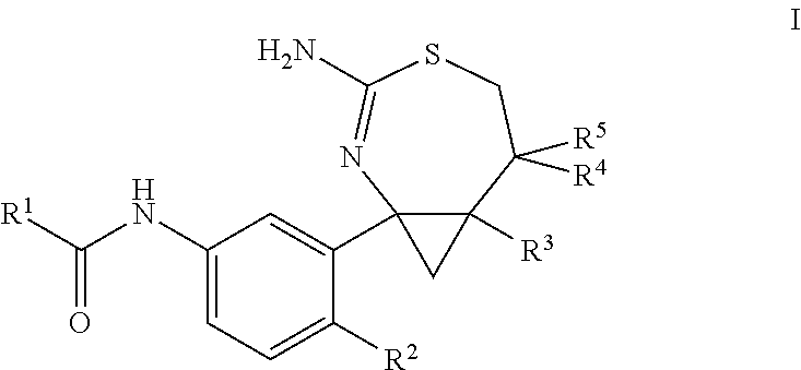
C1(NC([R1])=O)=CC=C([R2])C(C23C([R3])(C2)C([R4])([R5])CSC(N)=N3)=C1
